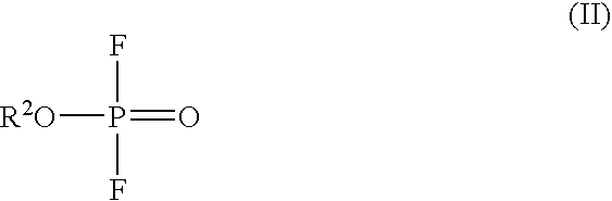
FP(F)(=O)[R2O]
